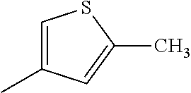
C1=C(C)C=C(C)S1
